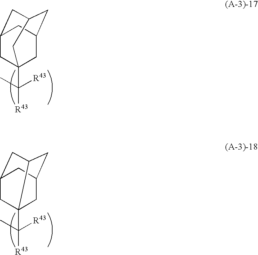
C1C2CC3CC(CC1(C([R43])(C)[R43])C3)C2.C1C2CC3CC(CC13C([R43])(C)[R43])C2
